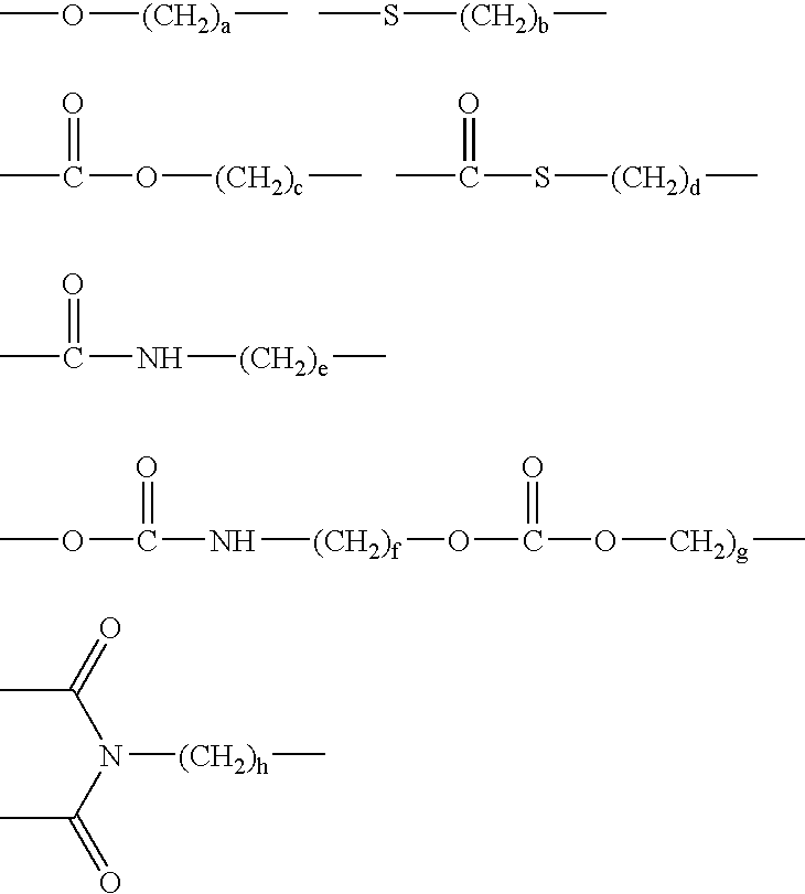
CO[(CH2)a]C.CS[(CH2)b]C.CC(O[(CH2)c]C)=O.CC(S[(CH2)d]C)=O.CC(N[(CH2)e]C)=O.COC(N[(CH2)f]OC(O[CH2)g]C)=O)=O.CC(N([(CH2)h]C)C(C)=O)=O
